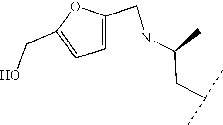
N(C(CC(C)C)C)CC1=CC=C(CO)O1
